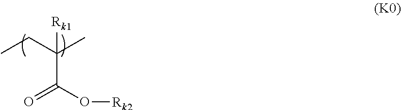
C(O[Rk2])(=O)C([Rk1])(C)CC
